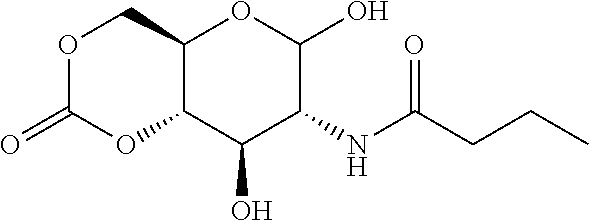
O1C2C(COC1=O)OC(O)C(NC(=O)CCC)C2O
